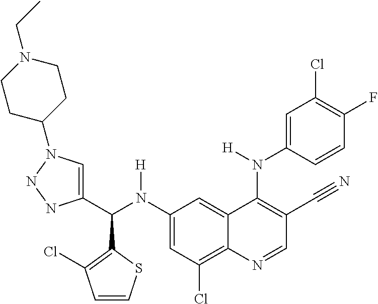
C1(N(C(C2=CN(C3CCN(CC)CC3)NN2)C2=C(Cl)C=CS2)[H])=CC(Cl)=C2C(=C1)C(N(C1=CC(Cl)=C(F)C=C1)[H])=C(C#N)C=N2
